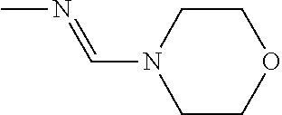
CN=CN1CCOCC1
